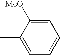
CC1=CC=CC=C1[MeO]
